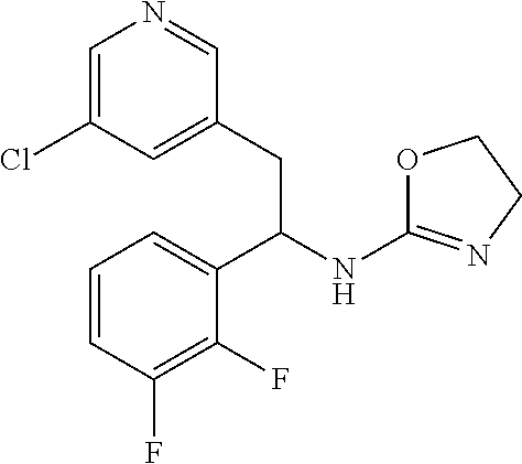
C1=C(Cl)C=C(CC(NC2=NCCO2)C2=CC=CC(F)=C2F)C=N1
